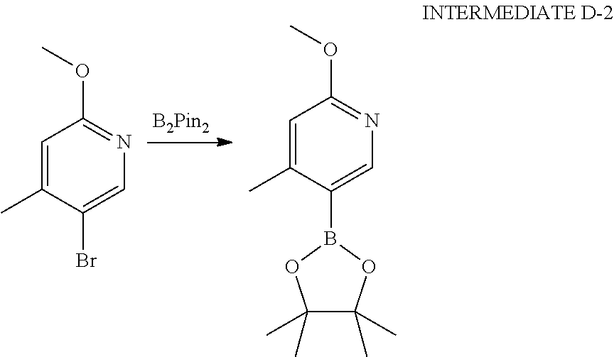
C1=C(C)C(Br)=CN=C1OC.C1=C(C)C(B2OC(C)(C)C(C)(C)O2)=CN=C1OC
